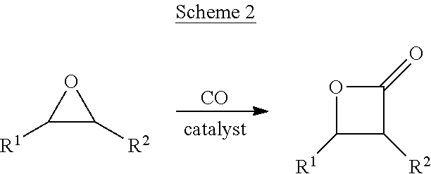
C1([R1])C([R2])O1.[CO].O1C([R1])C([R2])C1=O
